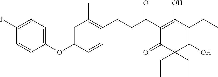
C(C(C1=C(O)C(CC)=C(O)C(CC)(CC)C1=O)=O)CC1=C(C)C=C(OC2=CC=C(F)C=C2)C=C1
